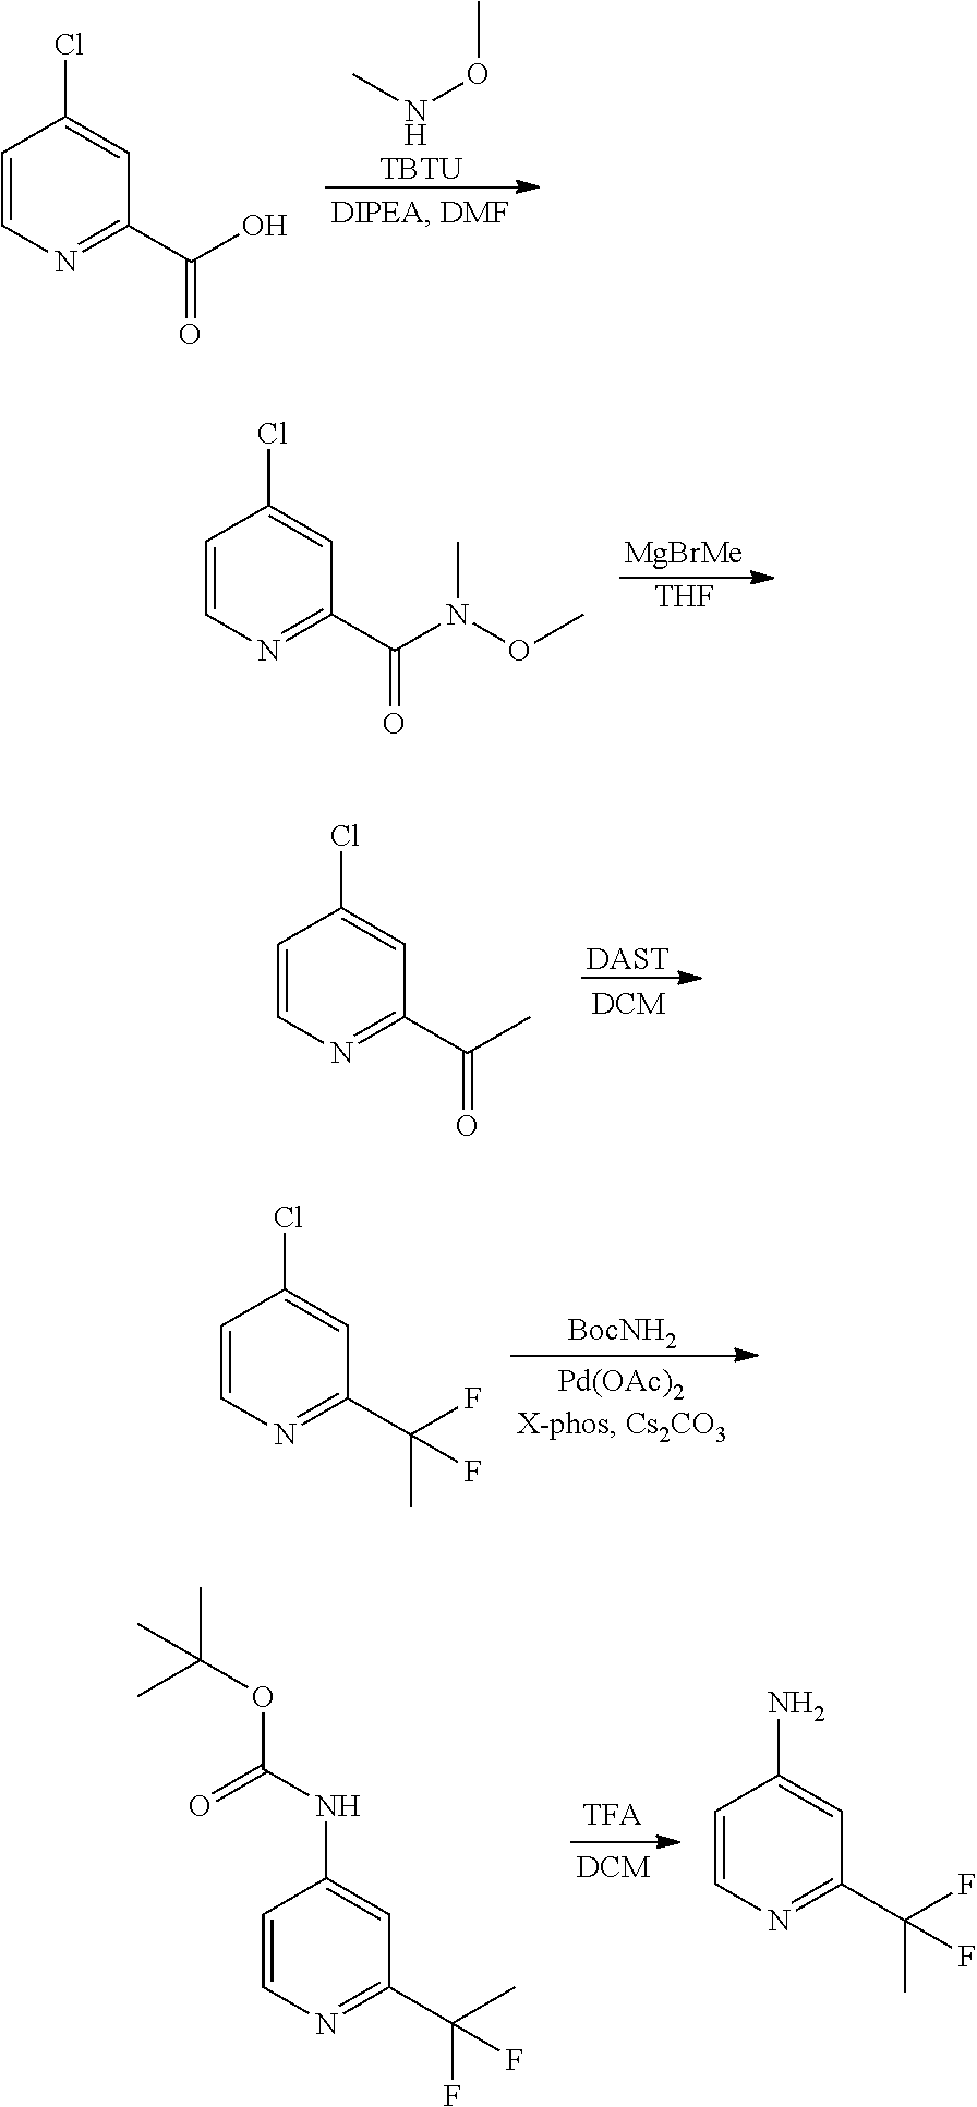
C1=CN=C(C(O)=O)C=C1Cl.CNOC.[TBTU].C1=CN=C(C(N(OC)C)=O)C=C1Cl.[MgBrMe].[THF].C1=CN=C(C(C)=O)C=C1Cl.[DAST].C1=CN=C(C(F)(C)F)C=C1Cl.[BocNH2].C1=CN=C(C(C)(F)F)C=C1NC(OC(C)(C)C)=O.C1=CN=C(C(F)(C)F)C=C1N
